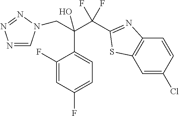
N1=CN(CC(C2=CC=C(F)C=C2F)(C(F)(F)C2=NC3=C(C=C(Cl)C=C3)S2)O)N=N1
